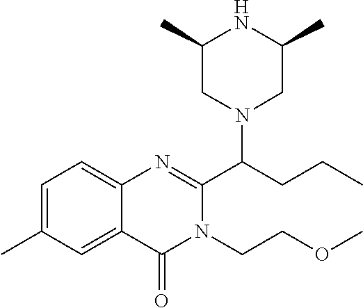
C1=C(C)C=C2C(=C1)N=C(C(CCC)N1CC(C)NC(C)C1)N(CCOC)C2=O
